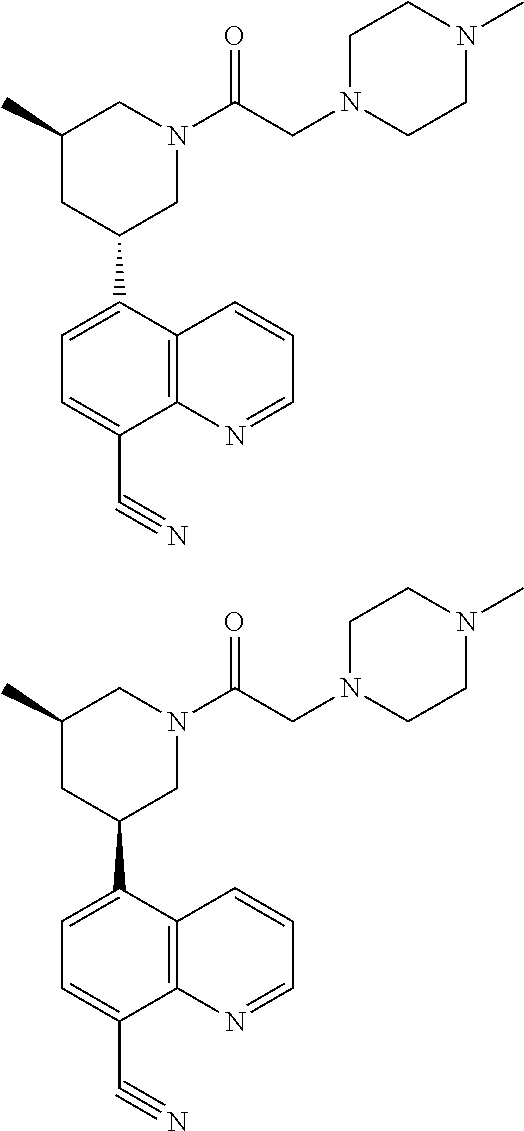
C12=C(C=CC=N1)C(C1CC(C)CN(C(CN3CCN(C)CC3)=O)C1)=CC=C2C#N.C12=C(C=CC=N1)C(C1CC(C)CN(C(CN3CCN(C)CC3)=O)C1)=CC=C2C#N
